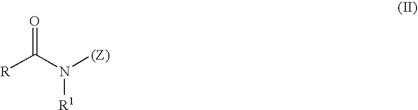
O=C(N([(Z)])[R1])[R]
